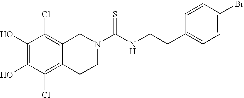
C1(O)=C(O)C(Cl)=C2C(=C1Cl)CN(C(NCCC1=CC=C(Br)C=C1)=S)CC2
